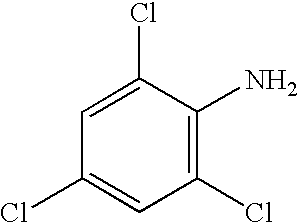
C1=C(Cl)C(N)=C(Cl)C=C1Cl
